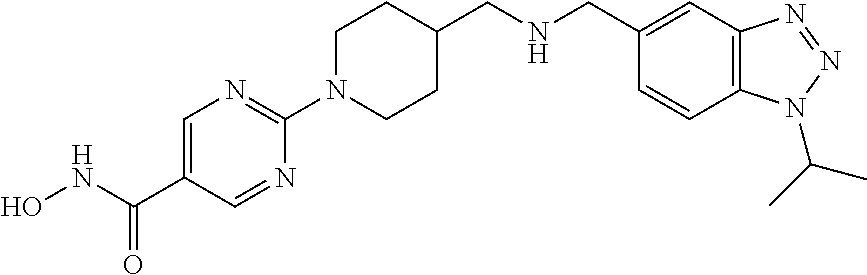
ONC(C1=CN=C(N2CCC(CNCC3=CC4=C(C=C3)N(C(C)C)N=N4)CC2)N=C1)=O
